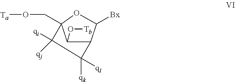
C1(O[Tb])C2C([Bx])OC1(CO[Ta])C([qi])([qj])C2([ql])[qk]
